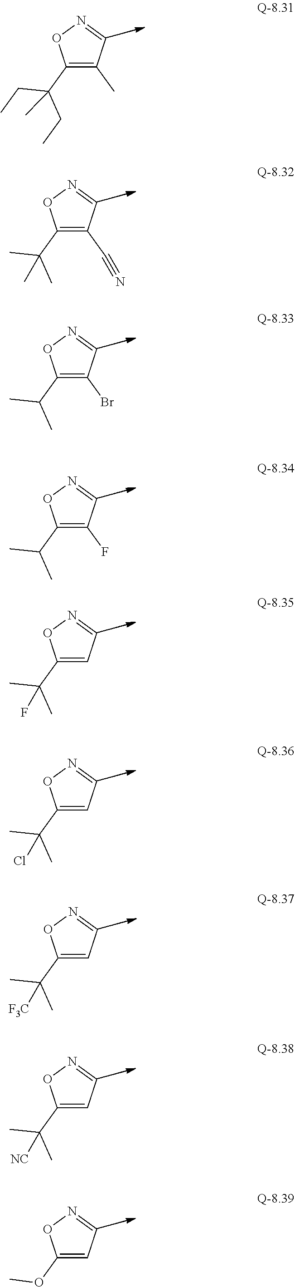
C1(C(CC)(CC)C)=C(C)C=NO1.C1(C(C)(C)C)=C(C#N)C=NO1.C1(C(C)C)=C(Br)C=NO1.C1(C(C)C)=C(F)C=NO1.C1(C(C)(C)F)=CC=NO1.C1(C(C)(C)Cl)=CC=NO1.C1(C(C)(C)[F3C])=CC=NO1.C1(C(C)(C)[NC])=CC=NO1.C1(OC)=CC=NO1
